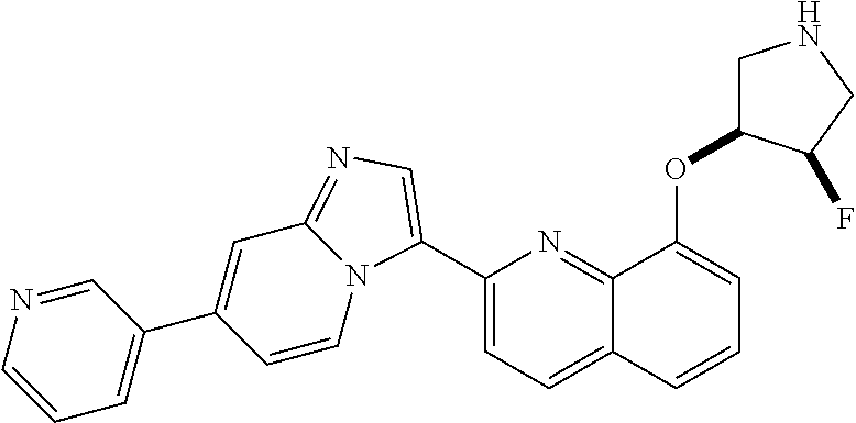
C1(C2=CN=C3C=C(C4=CC=CN=C4)C=CN32)=CC=C2C(=N1)C(OC1CNCC1F)=CC=C2
